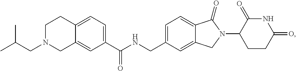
C1=C(CNC(C2=CC=C3C(=C2)CN(CC(C)C)CC3)=O)C=C2C(=C1)C(=O)N(C1CCC(=O)NC1=O)C2
